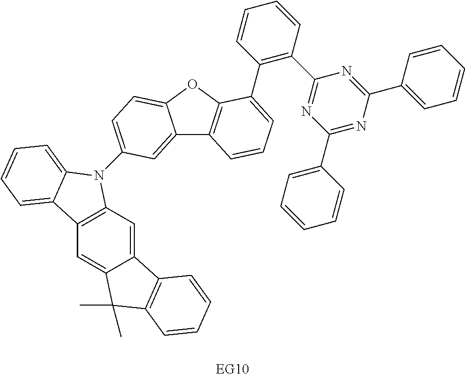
C12=C(C=C3C(=C1)C(C)(C)C1=C3C=CC=C1)N(C1=CC=C3C(=C1)C1=C(O3)C(C3=C(C4=NC(C5=CC=CC=C5)=NC(C5=CC=CC=C5)=N4)C=CC=C3)=CC=C1)C1=CC=CC=C21
